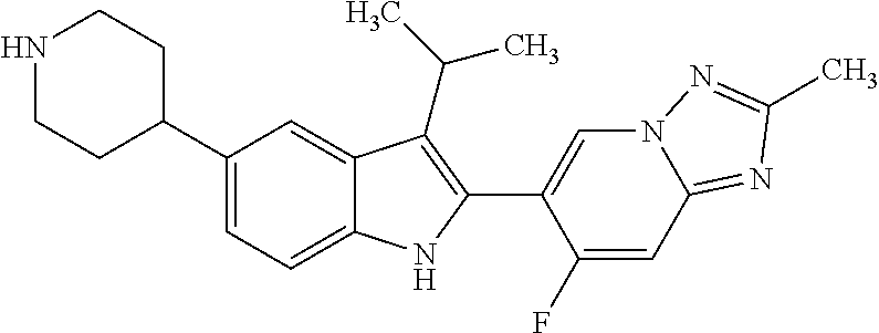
N1CCC(C2=CC=C3C(=C2)C(C(C)C)=C(C2=CN4C(=NC(C)=N4)C=C2F)N3)CC1
